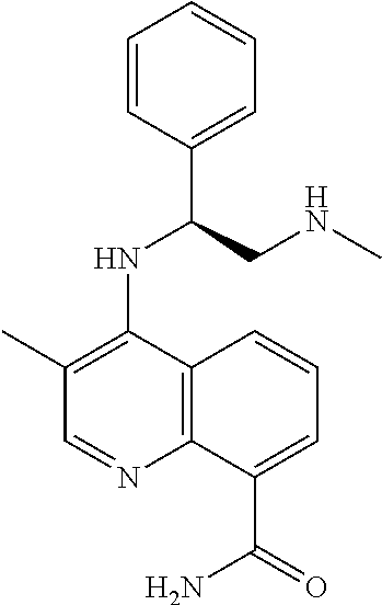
C1=CC(C(CNC)NC2=C(C)C=NC3=C2C=CC=C3C(=O)N)=CC=C1
